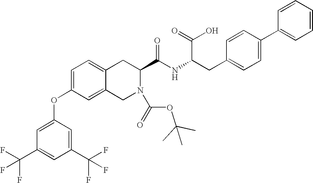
C12=CC=C(OC3=CC(C(F)(F)F)=CC(C(F)(F)F)=C3)C=C1CN(C(=O)OC(C)(C)C)C(C(NC(CC1=CC=C(C3=CC=CC=C3)C=C1)C(=O)O)=O)C2
